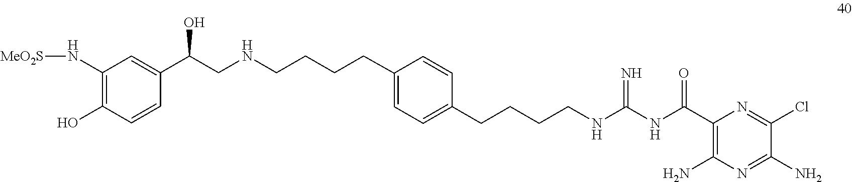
C1(C(CNCCCCC2=CC=C(CCCCNC(NC(C3=C(N)N=C(N)C(Cl)=N3)=O)=N)C=C2)O)=CC(N[MeO2S])=C(O)C=C1
